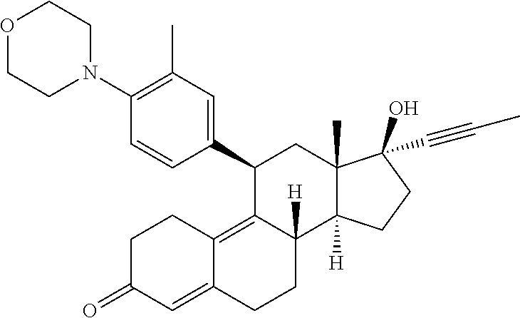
C1(N2CCOCC2)=C(C)C=C(C2C3=C4C(=CC(=O)CC4)CCC3([H])C3([H])C(C)(C2)C(O)(C#CC)CC3)C=C1
